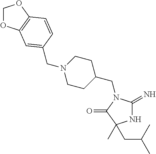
N1C(=N)N(CC2CCN(CC3=CC4=C(OCO4)C=C3)CC2)C(=O)C1(CC(C)C)C
